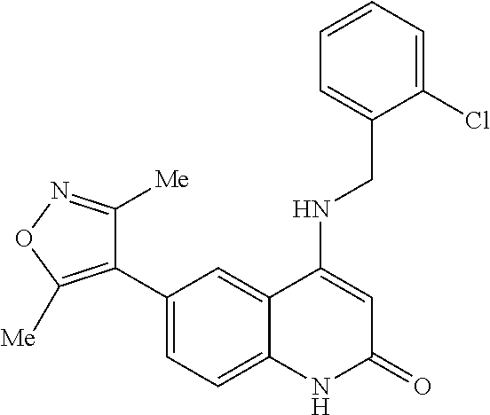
C1(C2=C([Me])ON=C2[Me])=CC=C2C(=C1)C(NCC1=CC=CC=C1Cl)=CC(=O)N2
